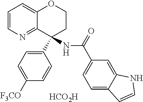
C1=CN=C2C(=C1)OCCC2(C1=CC=C([F3CO])C=C1)NC(=O)C1=CC=C2C(=C1)NC=C2.[HCO2H]
